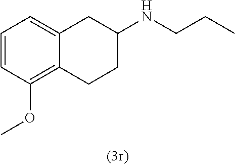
C1(NCCC)CC2=CC=CC(OC)=C2CC1
